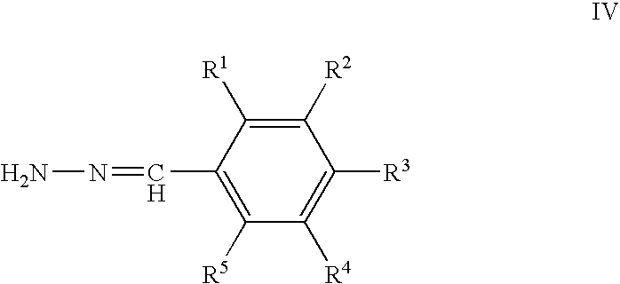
N(=CC1=C([R5])C([R4])=C([R3])C([R2])=C1[R1])N
